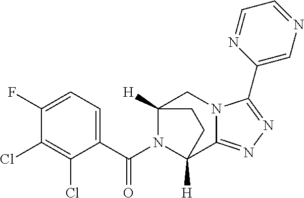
C12([H])CN3C(=NN=C3C3=CN=CC=N3)C([H])(CC1)N2C(C1=CC=C(F)C(Cl)=C1Cl)=O
